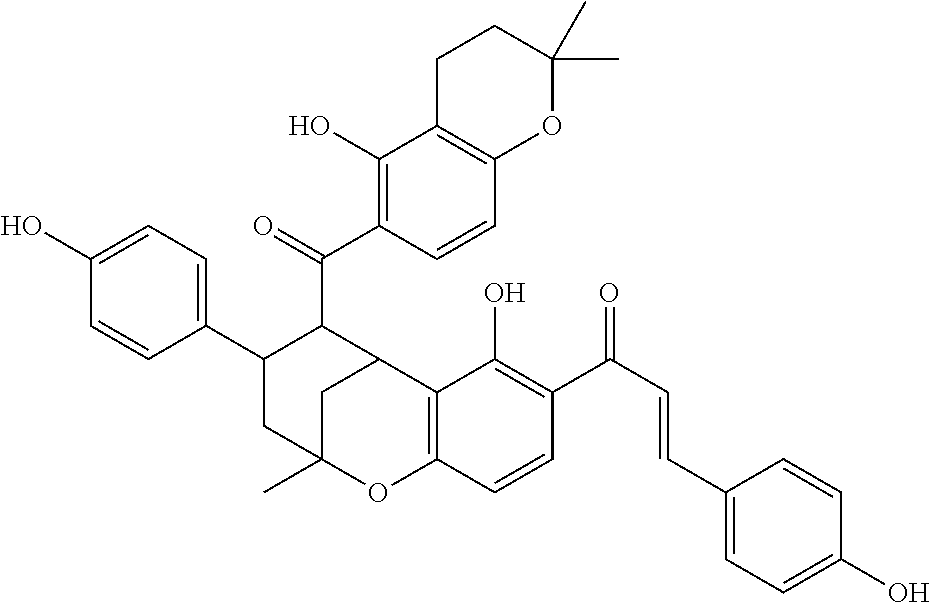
C1(O)=C(C(=O)C2C(C3=CC=C(O)C=C3)CC3(C)CC2C2=C(O3)C=CC(C(C=CC3=CC=C(O)C=C3)=O)=C2O)C=CC2=C1CCC(C)(C)O2
